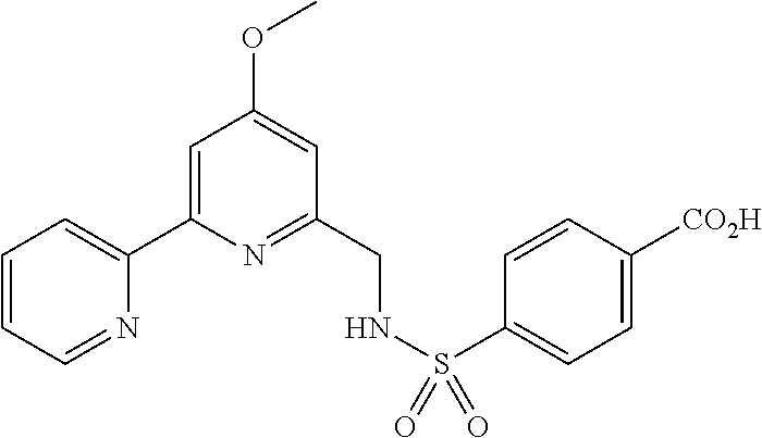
C1=CC=NC(C2=CC(OC)=CC(CNS(C3=CC=C([CO2H])C=C3)(=O)=O)=N2)=C1
